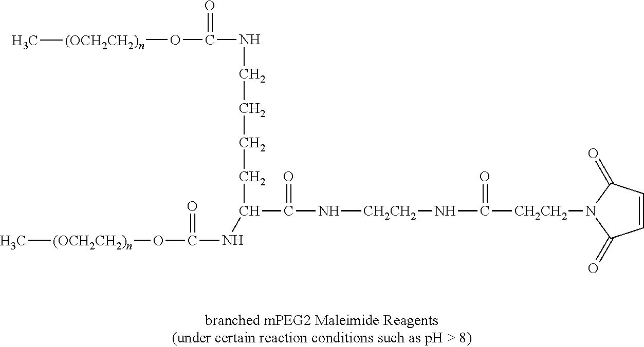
C[(OCH2CH2)n]OC(NC(CCCCNC(=O)O[(OCH2CH2)n]C)C(=O)N[CH2CH2]NC([CH2CH2]N1C(=O)C=CC1=O)=O)=O
